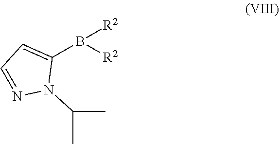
B(C1=CC=NN1C(C)C)([R2])[R2]
